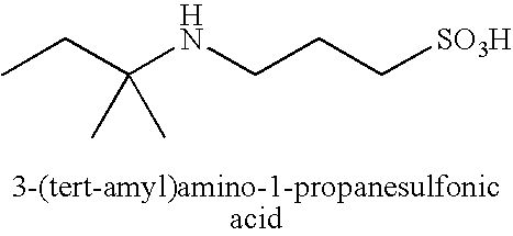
C(C)(NCCC[SO3H])(CC)C
